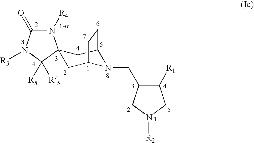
C1([R1])C(CN2C3CC4(CC2CC3)N([R4])C(=O)N([R3])C4([R5])[R5])CN([R2])C1
